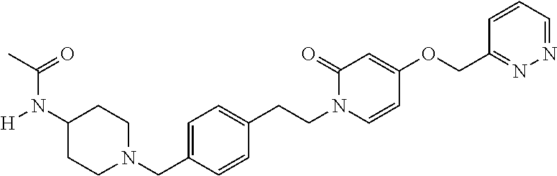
N1(CC2=CC=C(CCN3C=CC(OCC4=NN=CC=C4)=CC3=O)C=C2)CCC(N([H])C(C)=O)CC1
